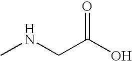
CNCC(O)=O
